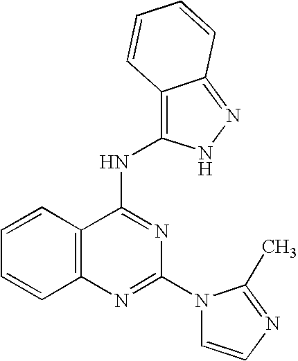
C12=C(N=C(N3C=CN=C3C)N=C1NC1=C3C(=NN1)C=CC=C3)C=CC=C2
